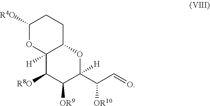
C1([R4O])OC2([H])C(CC1)OC([H])(C(C=O)[OR10])C([OR9])C2[R8O]
